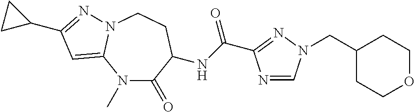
N1(C)C(=O)C(NC(=O)C2=NN(CC3CCOCC3)C=N2)CCN2C1=CC(C1CC1)=N2
